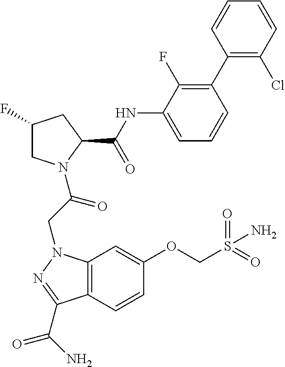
C1(F)CN(C(CN2C3=C(C=CC(OCS(=O)(N)=O)=C3)C(C(N)=O)=N2)=O)C(C(NC2=CC=CC(C3=C(Cl)C=CC=C3)=C2F)=O)C1
